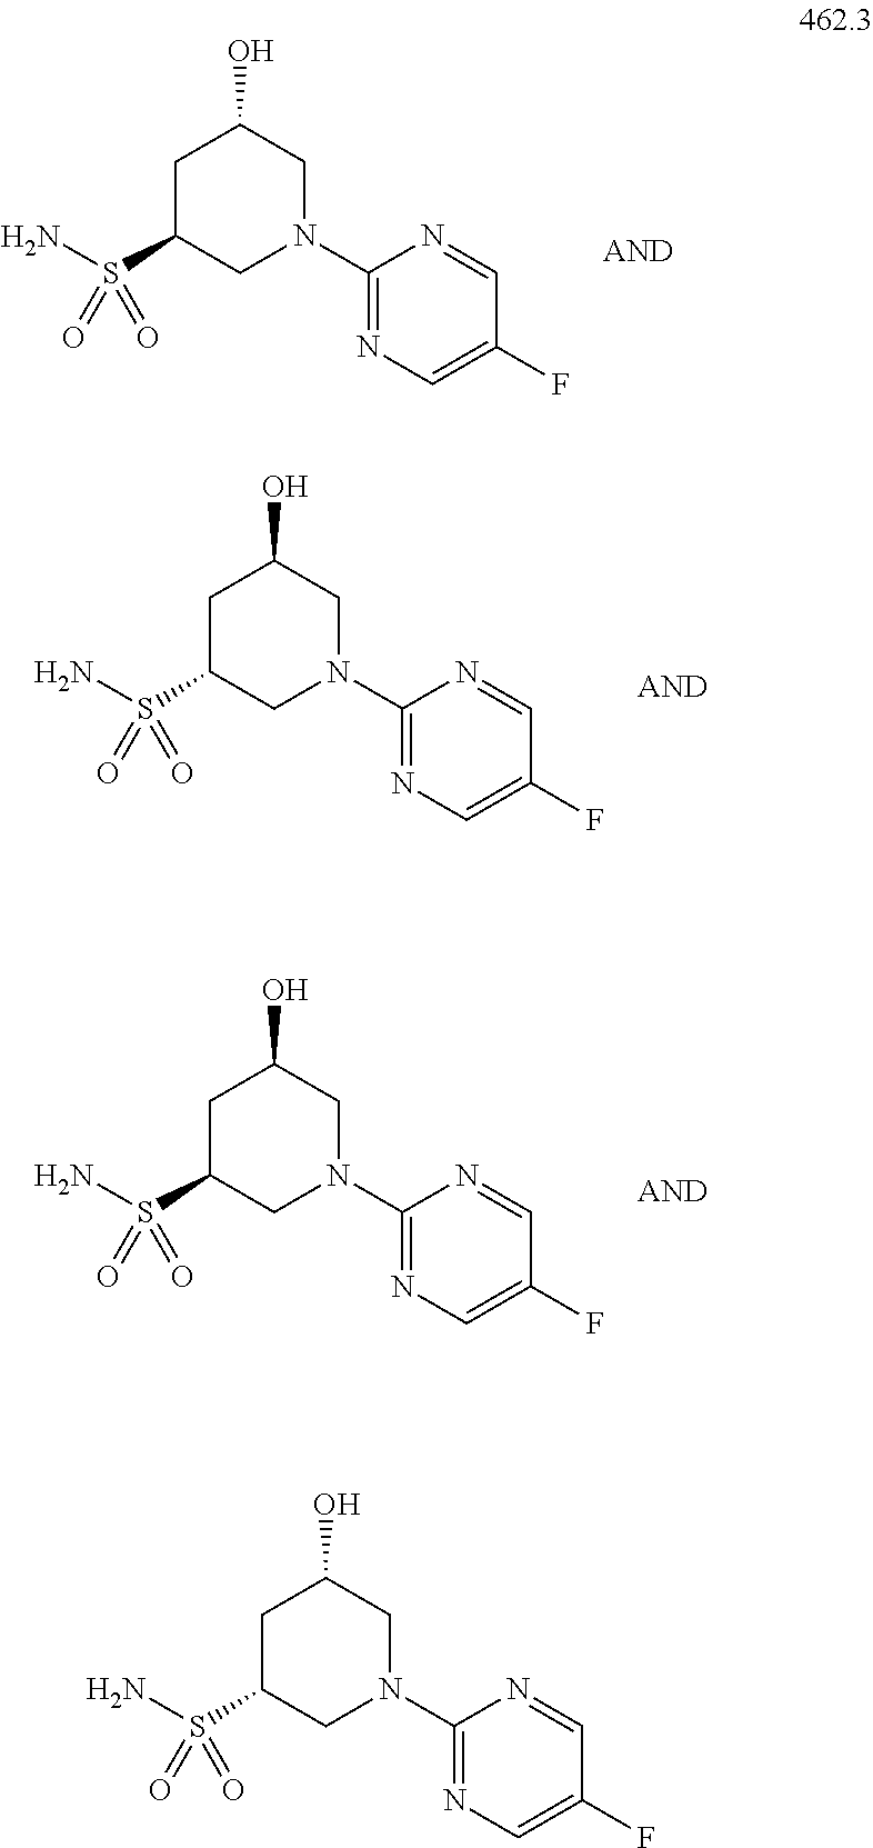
N1(C2=NC=C(F)C=N2)CC(O)CC(S(N)(=O)=O)C1.N1(C2=NC=C(F)C=N2)CC(O)CC(S(N)(=O)=O)C1.N1(C2=NC=C(F)C=N2)CC(O)CC(S(N)(=O)=O)C1.N1(C2=NC=C(F)C=N2)CC(O)CC(S(N)(=O)=O)C1
